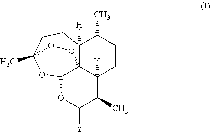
C1(C)C2([H])C34C(OC1[Y])OC(C)(CCC3([H])C(C)CC2)OO4
